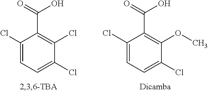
C1=C(Cl)C(Cl)=C(C(=O)O)C(Cl)=C1.C1=C(Cl)C(OC)=C(C(=O)O)C(Cl)=C1
